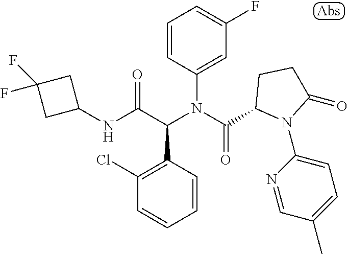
C1(NC(C(N(C(=O)C2N(C3=CC=C(C)C=N3)C(=O)CC2)C2=CC(F)=CC=C2)C2=C(Cl)C=CC=C2)=O)CC(F)(F)C1
